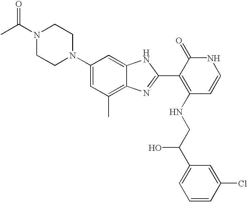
C1(N2CCN(C(C)=O)CC2)=CC(C)=C2C(=C1)NC(C1=C(NCC(C3=CC=CC(Cl)=C3)O)C=CNC1=O)=N2
